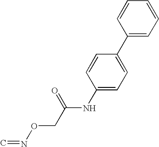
C1(NC(CON=C)=O)=CC=C(C2=CC=CC=C2)C=C1
